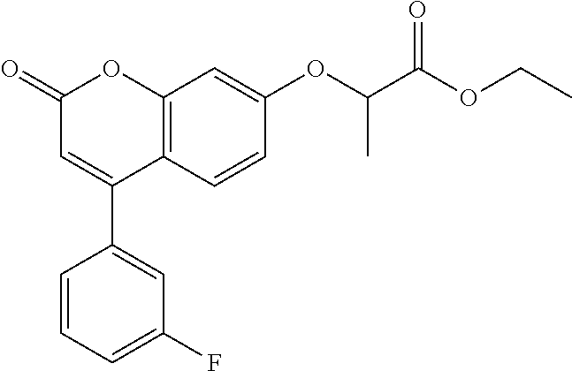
C12=C(C=CC(OC(C(OCC)=O)C)=C1)C(C1=CC(F)=CC=C1)=CC(=O)O2
